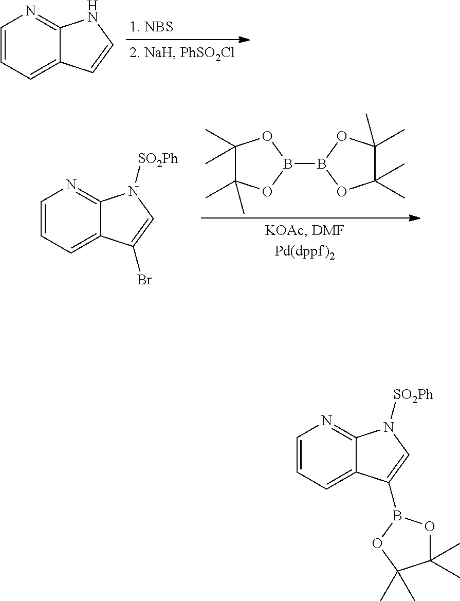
C1=CC=C2C(=N1)NC=C2.C1(C)(C)C(C)(C)OB(B2OC(C)(C)C(C)(C)O2)O1.C1=CC=C2C(=N1)N([SO2Ph])C=C2Br.C1=CC=C2C(=N1)N([SO2Ph])C=C2B1OC(C)(C)C(C)(C)O1
